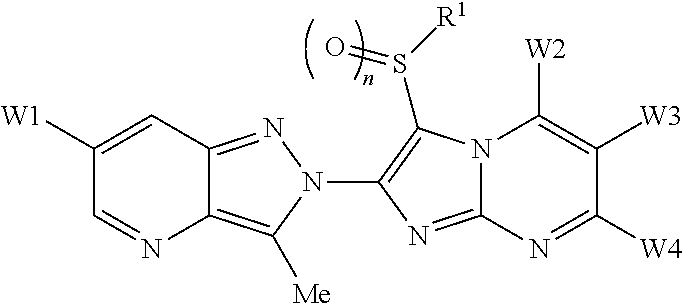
C12=C([Me])N(C3=C(S([R1])=O)N4C(=N3)N=C([W4])C([W3])=C4[W2])N=C1C=C([W1])C=N2
